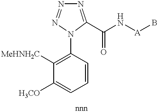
C1=CC(N2C(C(N[A]B)=O)=NN=N2)=C([MeHNH2C])C([H3CO])=C1
